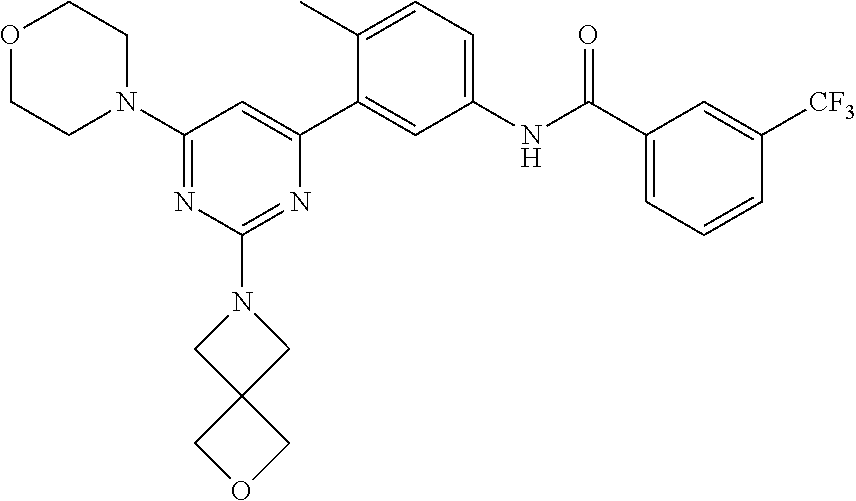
C1(N2CCOCC2)=NC(N2CC3(C2)COC3)=NC(C2=CC(NC(C3=CC=CC([CF3])=C3)=O)=CC=C2C)=C1
